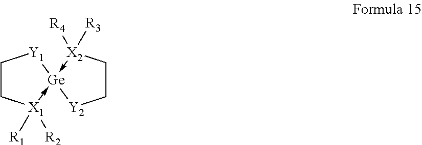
C1C[X1]([R1])([R2])->[Ge]2(-[X2]([R3])([R4])CC[Y2]2)[Y1]1
